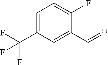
C1(F)=CC=C(C(F)(F)F)C=C1C=O
